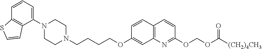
C1N(C2=CC=CC3=C2C=CS3)CCN(CCCCOC2=CC3=C(C=C2)C=CC(OCOC(=O)[(CH2)4CH3])=N3)C1
